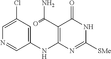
C1=C(Cl)C=C(NC2=C(C(=O)N)C(=O)NC([SMe])=N2)C=N1
